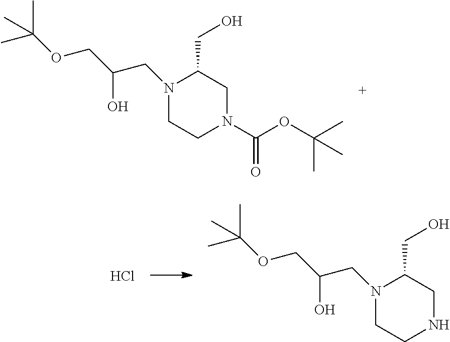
N1(C(OC(C)(C)C)=O)CC(CO)N(CC(COC(C)(C)C)O)CC1.Cl.N1CC(CO)N(CC(COC(C)(C)C)O)CC1
